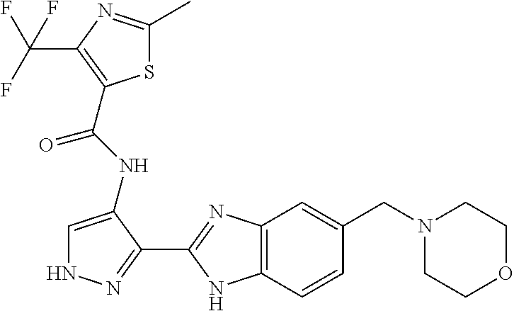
C1=C(NC(=O)C2=C(C(F)(F)F)N=C(C)S2)C(C2=NC3=C(N2)C=CC(CN2CCOCC2)=C3)=NN1
